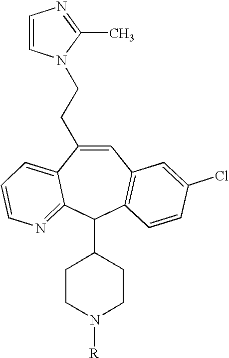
C1=C(CCN2C=CN=C2C)C2=CC=CN=C2C(C2CCN([R])CC2)C2=C1C=C(Cl)C=C2
